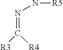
N(N=C([R3])[R4])[R5]
